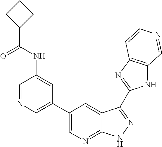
C1=NC=C(C2=CN=C3C(=C2)C(C2=NC4=C(N2)C=NC=C4)=NN3)C=C1NC(C1CCC1)=O
